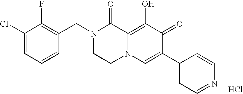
C1(CN2CCN3C(=C(O)C(=O)C(C4=CC=NC=C4)=C3)C2=O)=C(F)C(Cl)=CC=C1.Cl
